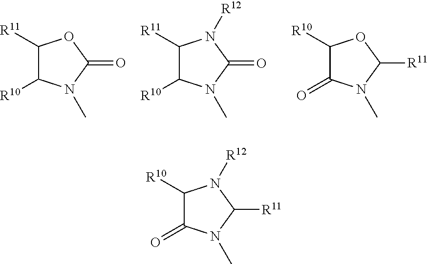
C1([R11])C([R10])N(C)C(=O)O1.C1([R11])C([R10])N(C)C(=O)N1[R12].C1([R10])C(=O)N(C)C([R11])O1.C1([R10])C(=O)N(C)C([R11])N1[R12]
